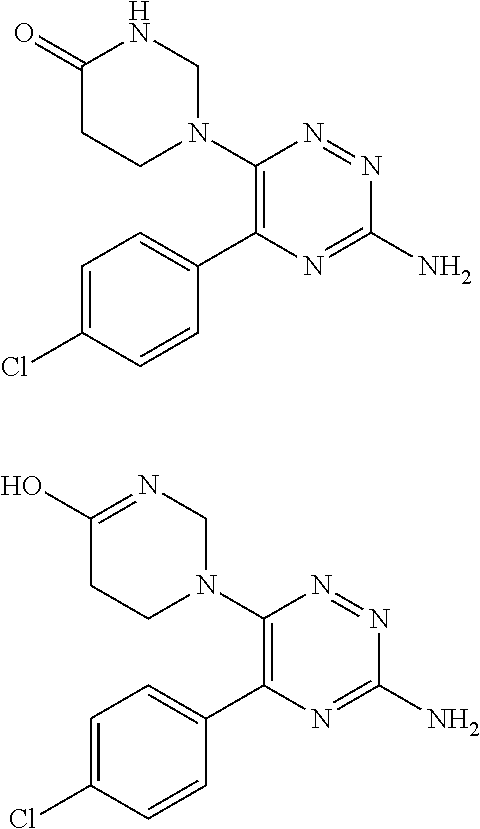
C1(N2CNC(=O)CC2)=C(C2=CC=C(Cl)C=C2)N=C(N)N=N1.C1(N2CN=C(O)CC2)=C(C2=CC=C(Cl)C=C2)N=C(N)N=N1
